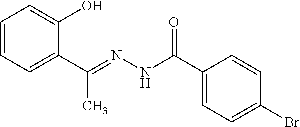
C1=CC=C(C(=NNC(C2=CC=C(Br)C=C2)=O)C)C(O)=C1
